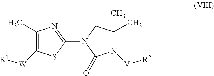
C1(C)=C([W][R1])SC(N2CC(C)(C)N([V][R2])C2=O)=N1
